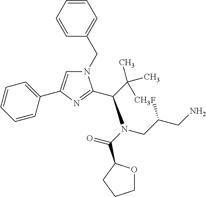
C1=CC=CC(CN2C=C(C3=CC=CC=C3)N=C2C(C(C)(C)C)N(C(=O)C2OCCC2)CC(CN)F)=C1
